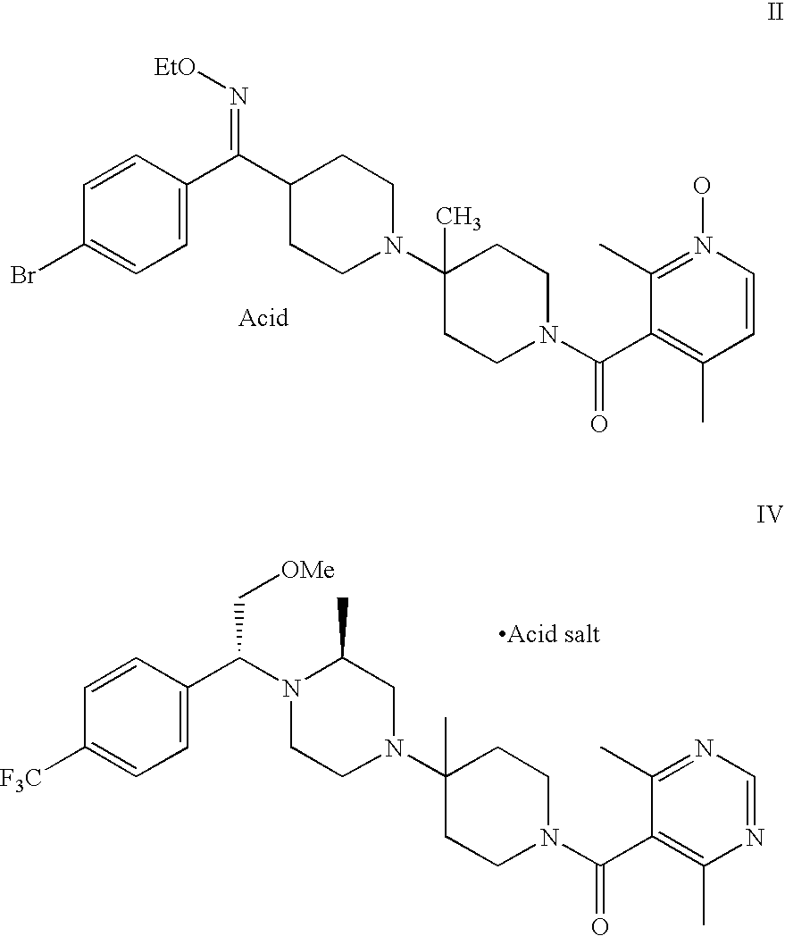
C1=C(C(=N[EtO])C2CCN(C3(C)CCN(C(C4=C(C)C=CN(O)=C4C)=O)CC3)CC2)C=CC(Br)=C1.C1=C(C(N2CCN(C3(C)CCN(C(C4=C(C)N=CN=C4C)=O)CC3)CC2C)C[OMe])C=CC([F3C])=C1
